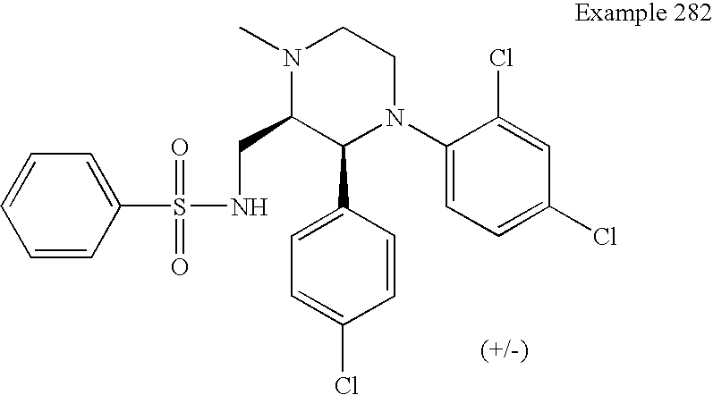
C1=CC(S(NCC2C(C3=CC=C(Cl)C=C3)N(C3=CC=C(Cl)C=C3Cl)CCN2C)(=O)=O)=CC=C1
